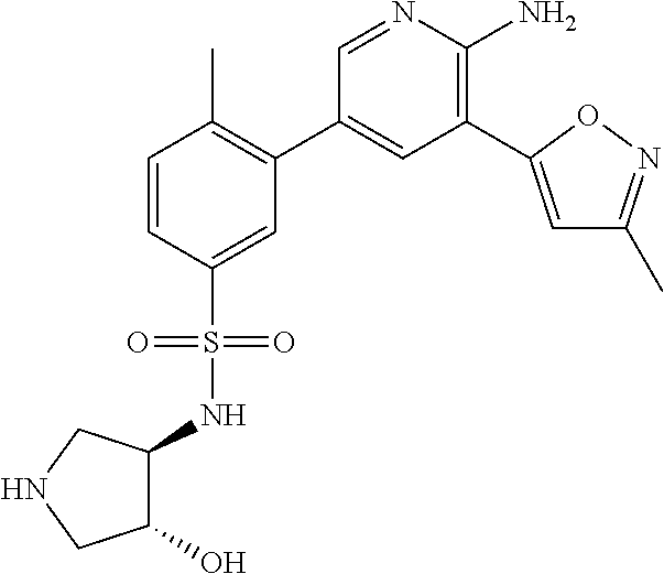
C1=CC(S(=O)(NC2C(O)CNC2)=O)=CC(C2=CC(C3=CC(C)=NO3)=C(N)N=C2)=C1C
